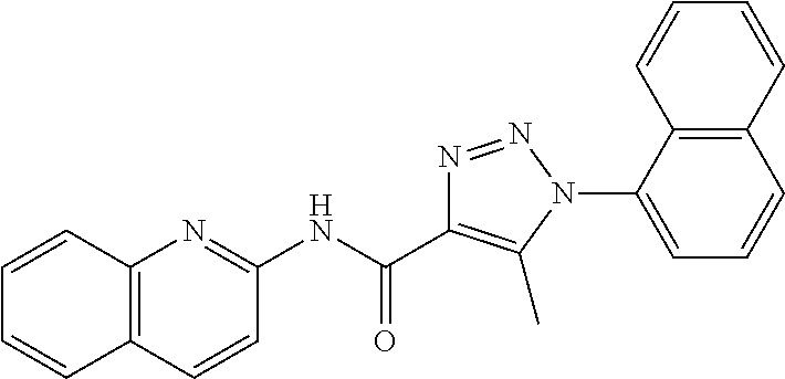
C1(NC(C2=C(C)N(C3=CC=CC4=C3C=CC=C4)N=N2)=O)=NC2=C(C=C1)C=CC=C2
